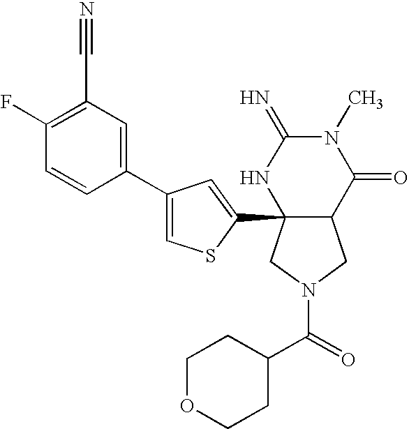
O=C(C1CCOCC1)N1CC2C(C3=CC(C4=CC(C#N)=C(F)C=C4)=CS3)(C1)NC(=N)N(C)C2=O
